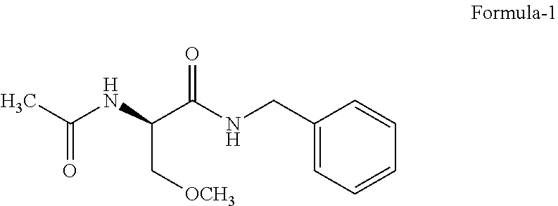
CC(NC(C[OCH3])C(NCC1=CC=CC=C1)=O)=O
